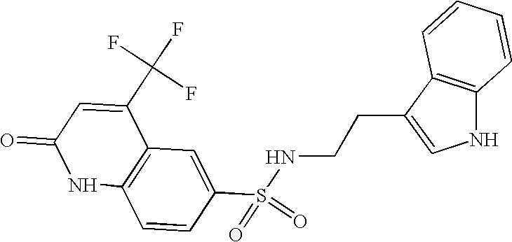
C12=C(C=C(S(=O)(=O)NCCC3=CNC4=C3C=CC=C4)C=C1)C(C(F)(F)F)=CC(=O)N2
